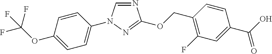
N1=CN(C2=CC=C(OC(F)(F)F)C=C2)N=C1OCC1=C(F)C=C(C(O)=O)C=C1
